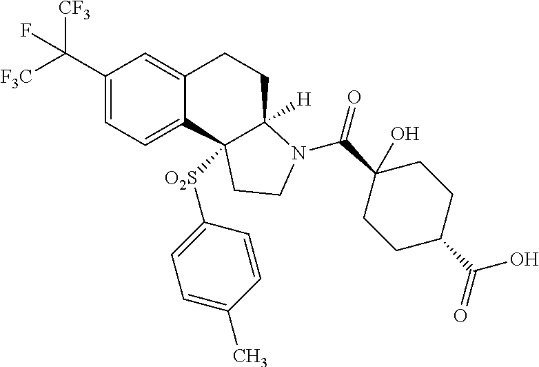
C1(C([F3C])([CF3])F)=CC=C2C(=C1)CCC1([H])C2([O2S]C2=CC=C(C)C=C2)CCN1C(C1(O)CCC(C(O)=O)CC1)=O
